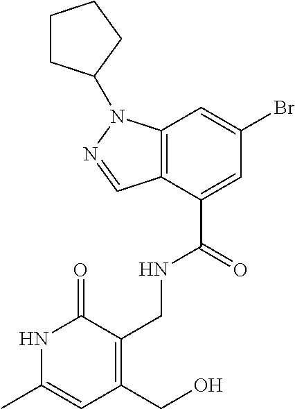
C12=C(C(C(=O)NCC3=C(CO)C=C(C)NC3=O)=CC(Br)=C1)C=NN2C1CCCC1
